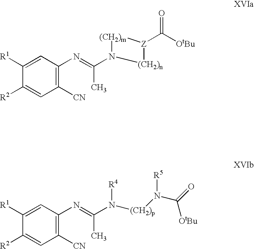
CC(=NC1=C([CN])C=C([R2])C([R1])=C1)N1[(CH2)n][Z](C([OtBu])=O)[(CH2)m]1.[(CH2)p](N([R5])C(=O)[OtBu])N([R4])C(C)=NC1=C([CN])C=C([R2])C([R1])=C1
